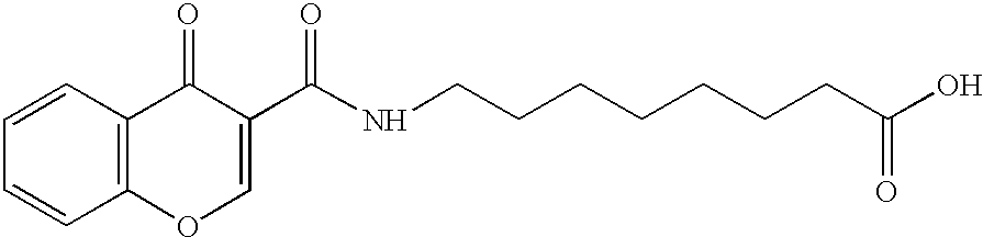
C1=CC=CC2=C1C(=O)C(C(NCCCCCCCC(=O)O)=O)=CO2
